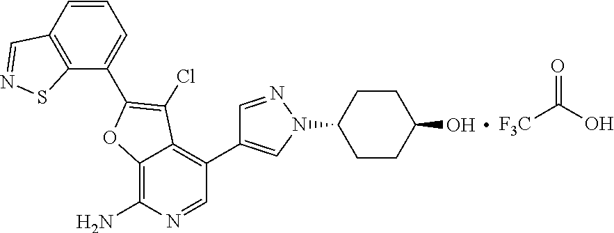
[F3C]C(O)=O.C12=C(N)N=CC(C3=CN(C4CCC(O)CC4)N=C3)=C1C(Cl)=C(C1=CC=CC3=C1SN=C3)O2
